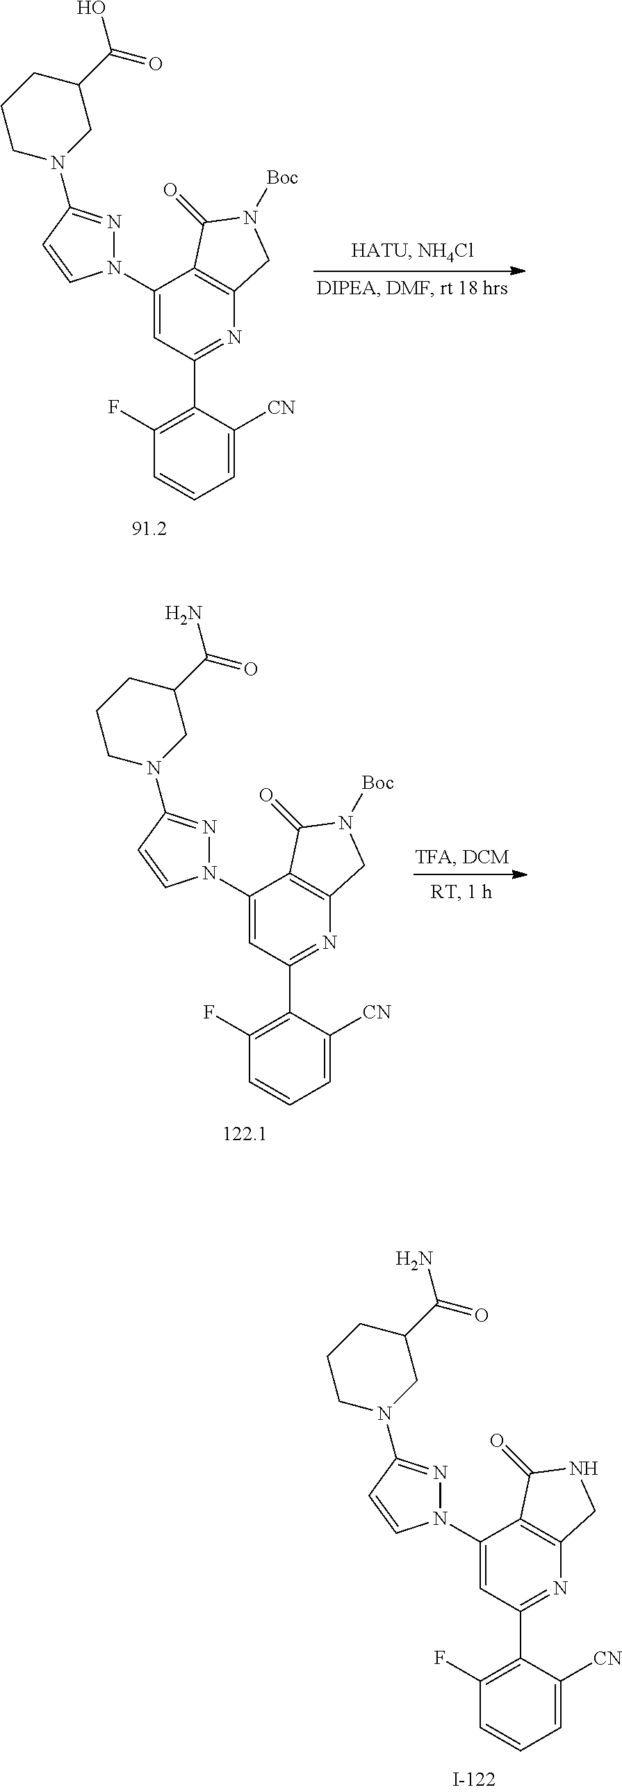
C1(F)=C(C2=NC3=C(C(N4N=C(N5CCCC(C(N)=O)C5)C=C4)=C2)C(=O)NC3)C([CN])=CC=C1.C1(F)=C(C2=NC3=C(C(N4N=C(N5CCCC(C(O)=O)C5)C=C4)=C2)C(=O)N([Boc])C3)C([CN])=CC=C1.C1(F)=C(C2=NC3=C(C(N4N=C(N5CCCC(C(N)=O)C5)C=C4)=C2)C(=O)N([Boc])C3)C([CN])=CC=C1
